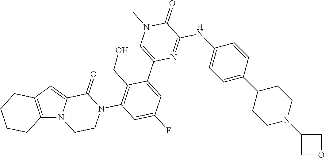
C12=C(C=C3N1CCN(C1=C(CO)C(C4=CN(C)C(=O)C(NC5=CC=C(C6CCN(C7COC7)CC6)C=C5)=N4)=CC(F)=C1)C3=O)CCCC2
